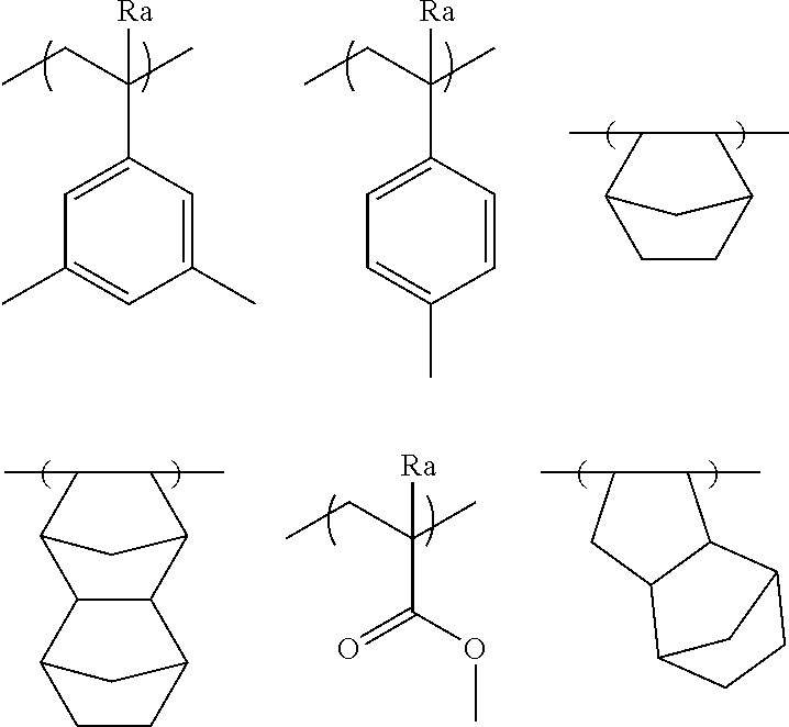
C1(C(CC)(C)[Ra])=CC(C)=CC(C)=C1.C1(C(CC)(C)[Ra])=CC=C(C)C=C1.CC1C2CCC(C1C)C2.CC1C2C3C(C(C1C)C2)C1CCC3C1.CCC(C)(C(=O)OC)[Ra].CC1C(C)C2C(C1)C1CCC2C1
